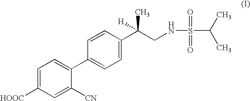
C1=C([HOOC])C=C([CN])C(C2=CC=C(C(CNS(=O)(=O)C(C)C)(C)[H])C=C2)=C1
